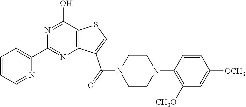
C1=CC=NC(C2=NC3=C(C(O)=N2)SC=C3C(N2CCN(C3=C([CH3O])C=C([OCH3])C=C3)CC2)=O)=C1
